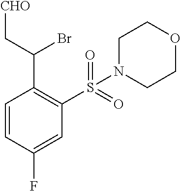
C1=CC(F)=CC(S(=O)(=O)N2CCOCC2)=C1C(C[CHO])Br
